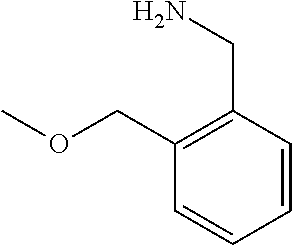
C1(COC)=C(CN)C=CC=C1
